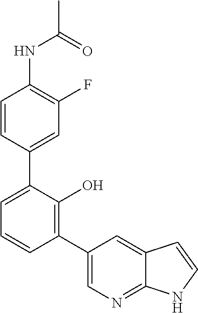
O=C(NC1=C(F)C=C(C2=CC=CC(C3=CN=C4C(=C3)C=CN4)=C2O)C=C1)C
